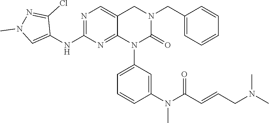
C1=CC(CN2CC3=CN=C(NC4=CN(C)N=C4Cl)N=C3N(C3=CC=CC(N(C(C=CCN(C)C)=O)C)=C3)C2=O)=CC=C1
